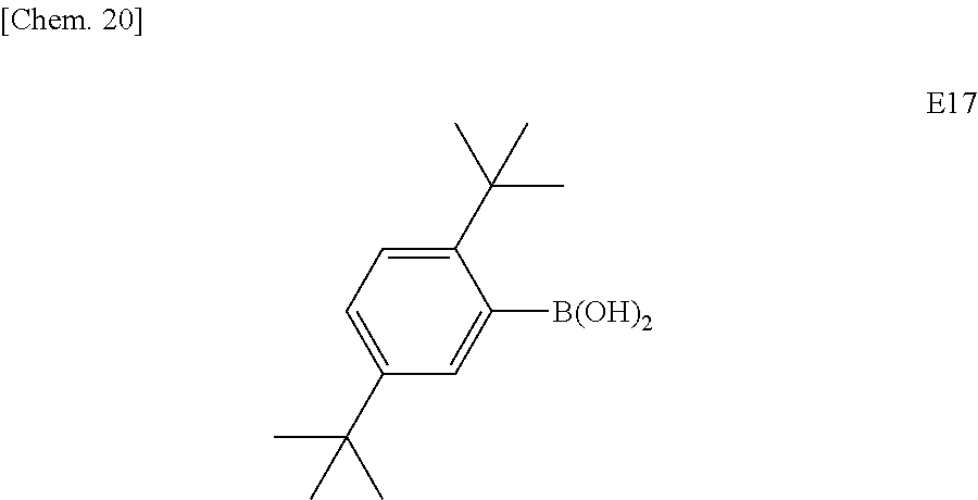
C1=C(C(C)(C)C)C=C([B(OH)2])C(C(C)(C)C)=C1
